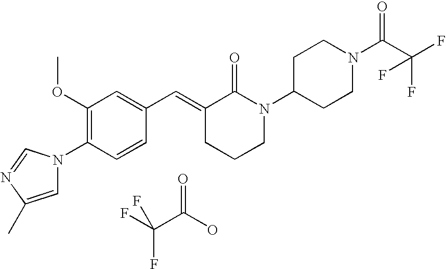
C1=CC(N2C=C(C)N=C2)=C(OC)C=C1C=C1CCCN(C2CCN(C(C(F)(F)F)=O)CC2)C1=O.C(C(O)=O)(F)(F)F
